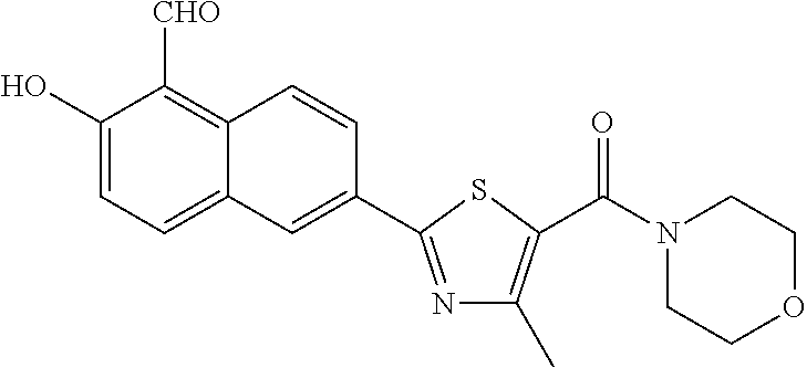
C1(O)=CC=C2C(=C1[CHO])C=CC(C1=NC(C)=C(C(=O)N3CCOCC3)S1)=C2
